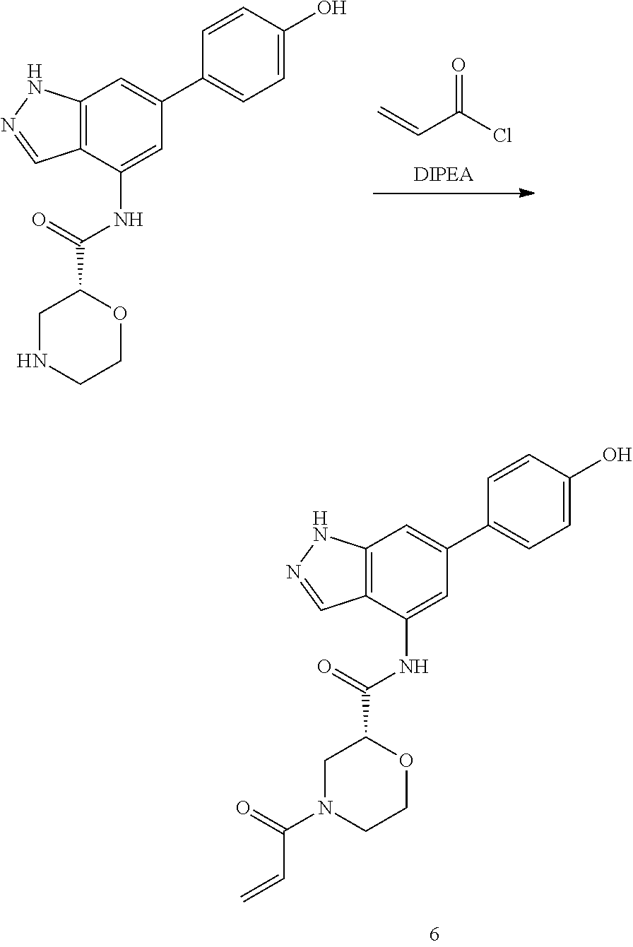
C=CC(Cl)=O.C12=C(C(NC(C3CNCCO3)=O)=CC(C3=CC=C(O)C=C3)=C1)C=NN2.C12=C(C(NC(C3CN(C(C=C)=O)CCO3)=O)=CC(C3=CC=C(O)C=C3)=C1)C=NN2
